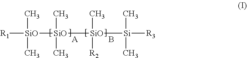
[R1][SiO](C)(C)[SiO](C)(C)[SiO]([Si](C)(C)[R3])(C)[R2].[A].B
